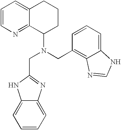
C1=CN=C2C(=C1)CCCC2N(CC1=NC2=CC=CC=C2N1)CC1=C2C(=CC=C1)NC=N2
